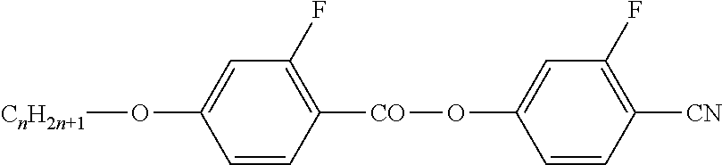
C1=CC([CO]OC2=CC(F)=C([CN])C=C2)=C(F)C=C1O[CnH2n+1]
